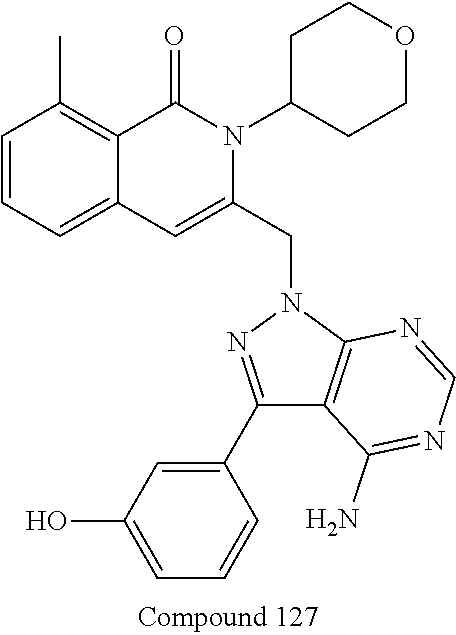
C1=CC=C2C(=C1C)C(=O)N(C1CCOCC1)C(CN1N=C(C3=CC(O)=CC=C3)C3=C1N=CN=C3N)=C2
